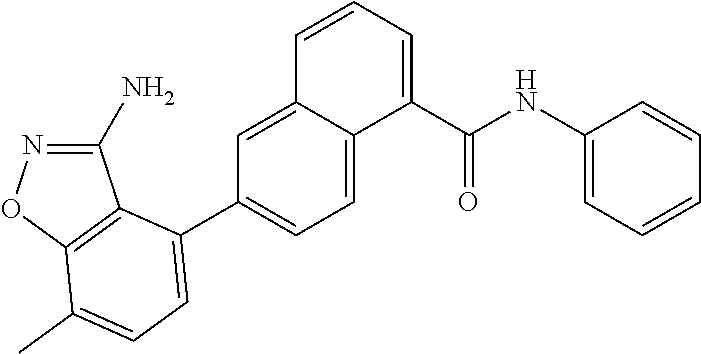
C1(N)=NOC2=C1C(C1=CC=C3C(=C1)C=CC=C3C(NC1=CC=CC=C1)=O)=CC=C2C
